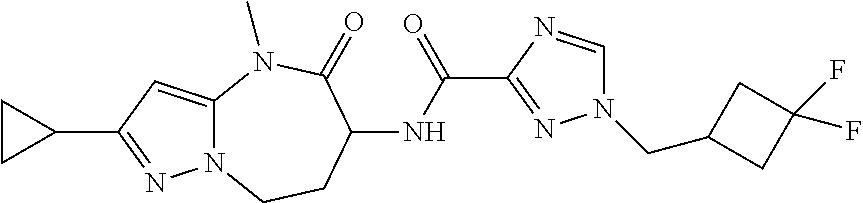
C12=CC(C3CC3)=NN1CCC(NC(C1=NN(CC3CC(F)(F)C3)C=N1)=O)C(=O)N2C
